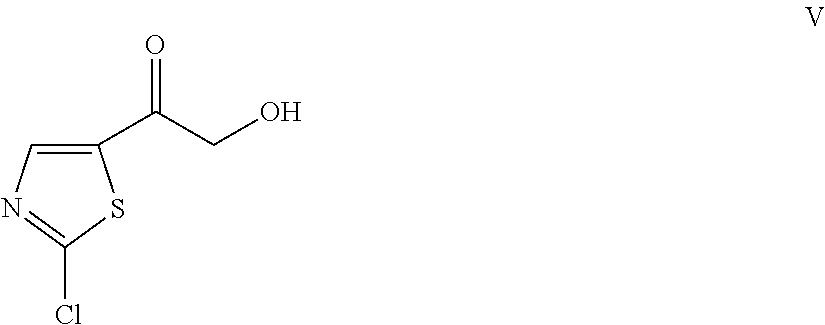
C1(C(CO)=O)=CN=C(Cl)S1
